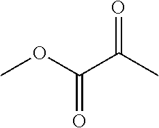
C(=O)(OC)C(C)=O
